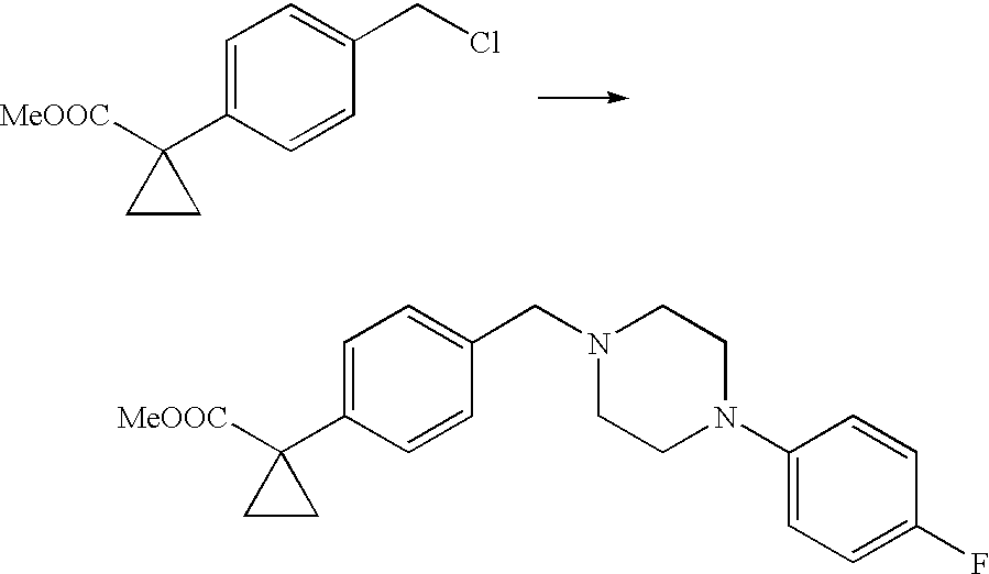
C1=C(C2([MeOOC])CC2)C=CC(CN2CCN(C3=CC=C(F)C=C3)CC2)=C1.C1=C(C2([MeOOC])CC2)C=CC(CCl)=C1
